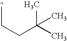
C(CC(C)(C)C)[+]
